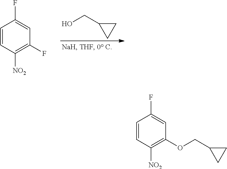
C1=CC([NO2])=C(F)C=C1F.OCC1CC1.C1=CC([NO2])=C(OCC2CC2)C=C1F
